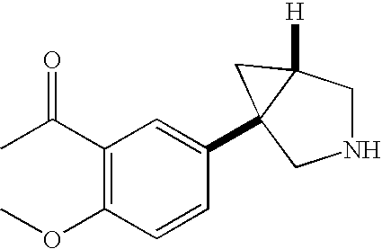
N1CC2([H])C(C3=CC(C(C)=O)=C(OC)C=C3)(C1)C2
